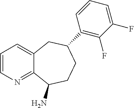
C1=CN=C2C(=C1)CC(C1=C(F)C(F)=CC=C1)CCC2N
